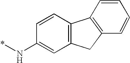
C1=CC2=C(C=C1N*)CC1=C2C=CC=C1
